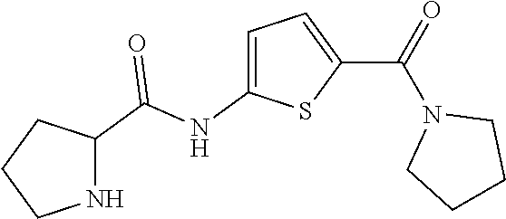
C1=C(NC(=O)C2NCCC2)SC(C(N2CCCC2)=O)=C1
